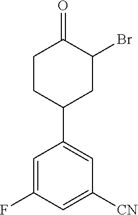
C1=C(F)C=C([CN])C=C1C1CC(Br)C(=O)CC1
